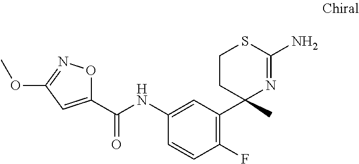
O1C(C(NC2=CC(C3(C)N=C(N)SCC3)=C(F)C=C2)=O)=CC(OC)=N1
